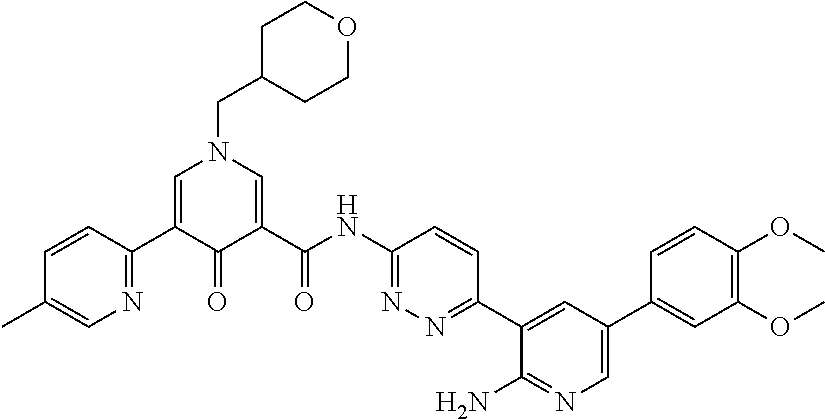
C1C(CN2C=C(C3=NC=C(C)C=C3)C(=O)C(C(NC3=NN=C(C4=CC(C5=CC(OC)=C(OC)C=C5)=CN=C4N)C=C3)=O)=C2)CCOC1
